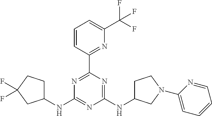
C1(NC2=NC(NC3CCN(C4=CC=CC=N4)C3)=NC(C3=NC(C(F)(F)F)=CC=C3)=N2)CCC(F)(F)C1
